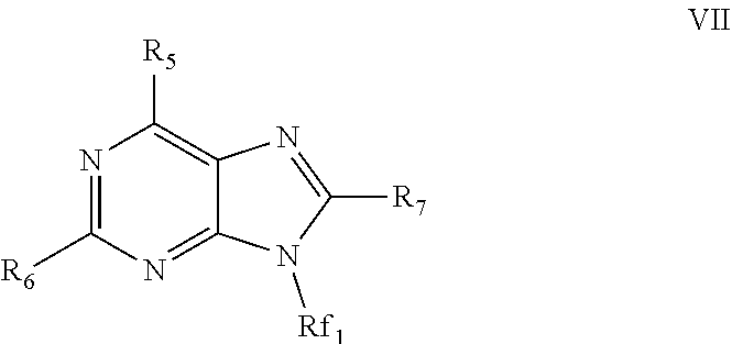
N1=C([R6])N=C2C(=C1[R5])N=C([R7])N2[Rf1]
